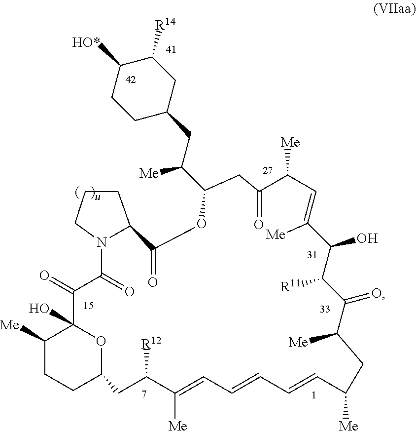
C1([Me])CCC2OC1(O)C(=O)C(=O)N1CCCC1C(=O)OC(C(CC1CC([R14])C([HO*])CC1)[Me])CC(=O)C([Me])C=C([Me])C(O)C([R11])C(=O)C([Me])CC([Me])C=CC=CC=C([Me])C([R12])C2
